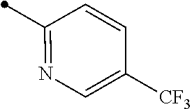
C1(C)=NC=C([CF3])C=C1
